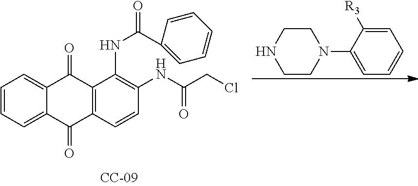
C1=CC=C2C(=C1)C(=O)C1=C(C2=O)C=CC(NC(CCl)=O)=C1NC(=O)C1=CC=CC=C1.C1CN(C2=CC=CC=C2[R3])CCN1
